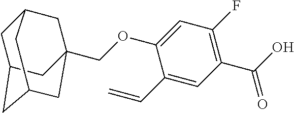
C(OC1=CC(F)=C(C(=O)O)C=C1C=C)C12CC3CC(CC(C1)C3)C2
